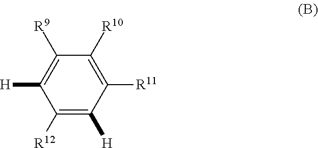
C1([R9])=C([H])C([R12])=C([H])C([R11])=C1[R10]
